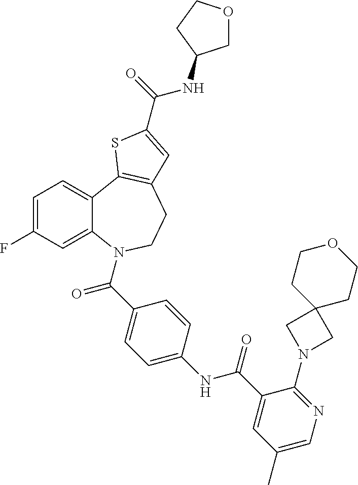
C1=C(F)C=C2C(=C1)C1=C(CCN2C(=O)C2=CC=C(NC(=O)C3=CC(C)=CN=C3N3CC4(C3)CCOCC4)C=C2)C=C(C(=O)NC2COCC2)S1
